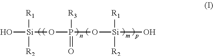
O[Si]([R1])([R2])OP(O[Si]([R1])([R2])O)([R3])=O
